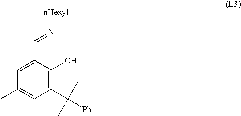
C1=C(C=N[nHexyl])C(O)=C(C([Ph])(C)C)C=C1C
